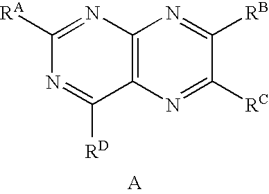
C12=C(N=C([RC])C([RB])=N1)C([RD])=NC([RA])=N2
